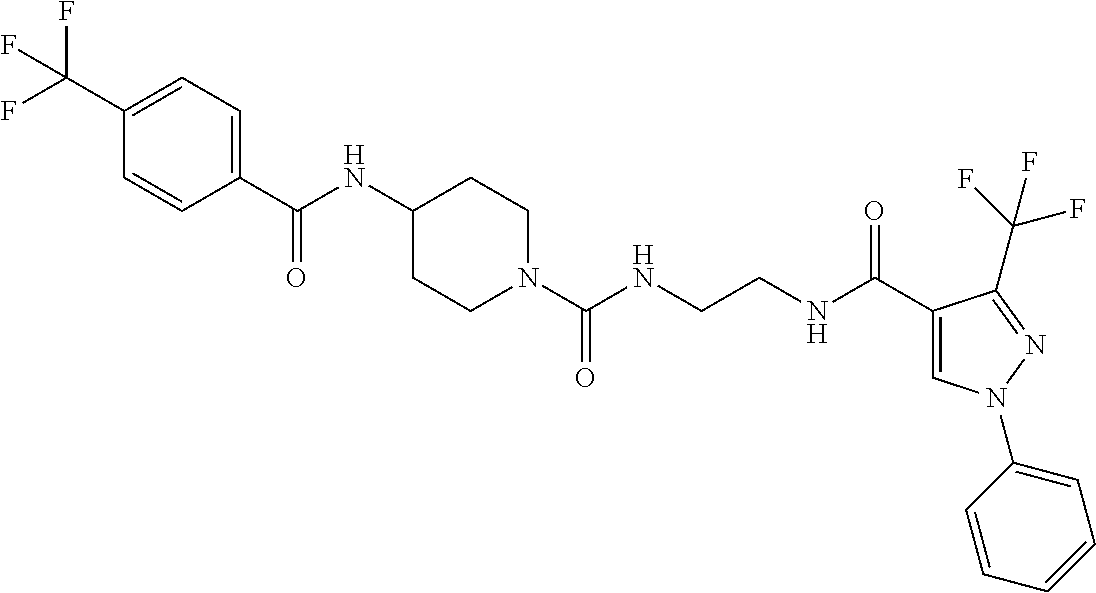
C1(NC(C2=CC=C(C(F)(F)F)C=C2)=O)CCN(C(NCCNC(C2=CN(C3=CC=CC=C3)N=C2C(F)(F)F)=O)=O)CC1
